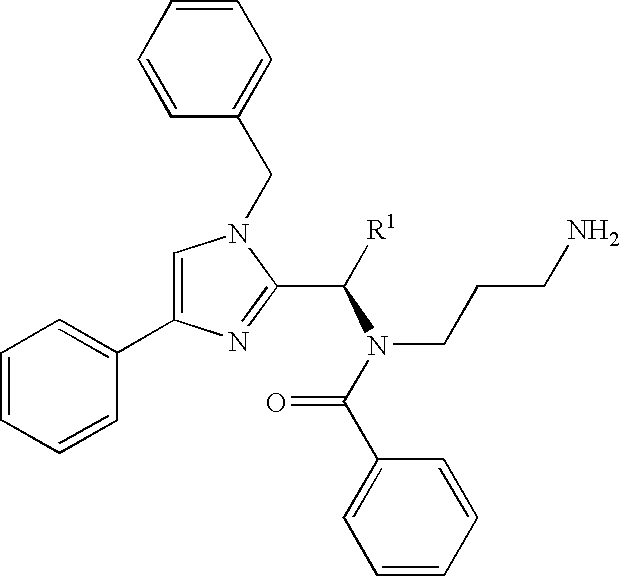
C1=C(C2=CC=CC=C2)N=C(C([R1])N(C(C2=CC=CC=C2)=O)CCCN)N1CC1=CC=CC=C1
